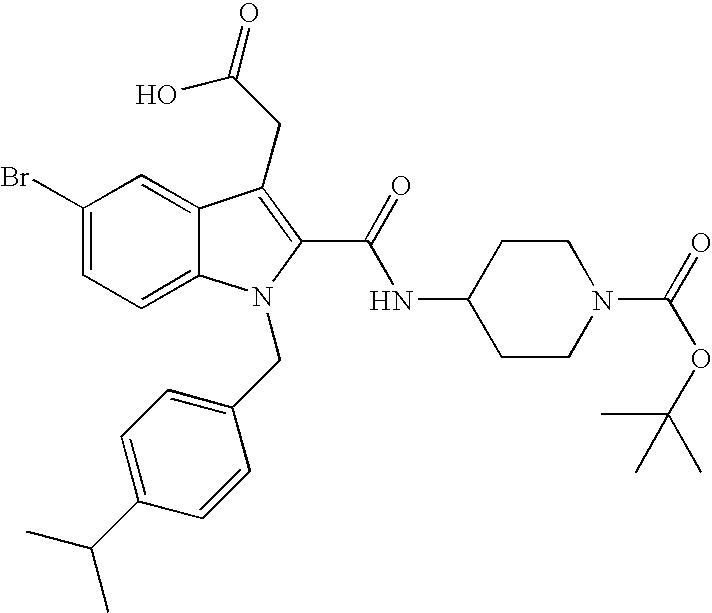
C1(Br)=CC=C2C(=C1)C(CC(=O)O)=C(C(=O)NC1CCN(C(=O)OC(C)(C)C)CC1)N2CC1=CC=C(C(C)C)C=C1
